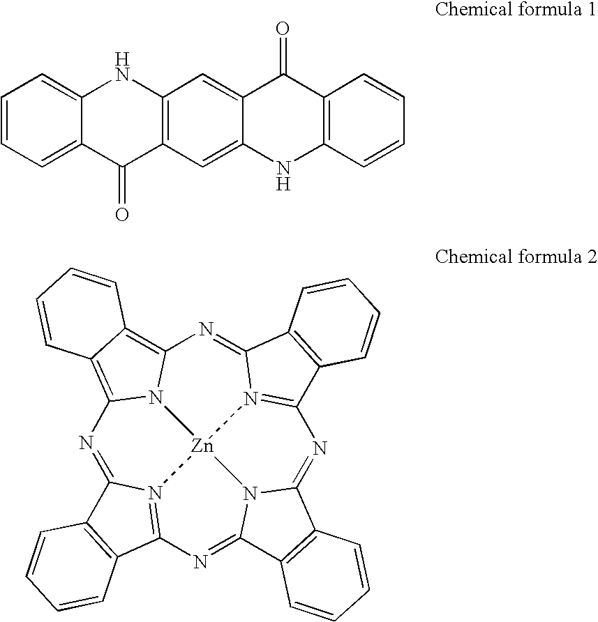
C1=CC=C2C(=C1)NC1=C(C2=O)C=C2C(=C1)C(=O)C1=C(N2)C=CC=C1.N1=C2N3=C(N=C4N5C(=NC6=N7C(=NC8=C9C(=C1N8[Zn]753)C=CC=C9)C1=C6C=CC=C1)C1=C4C=CC=C1)C1=C2C=CC=C1
